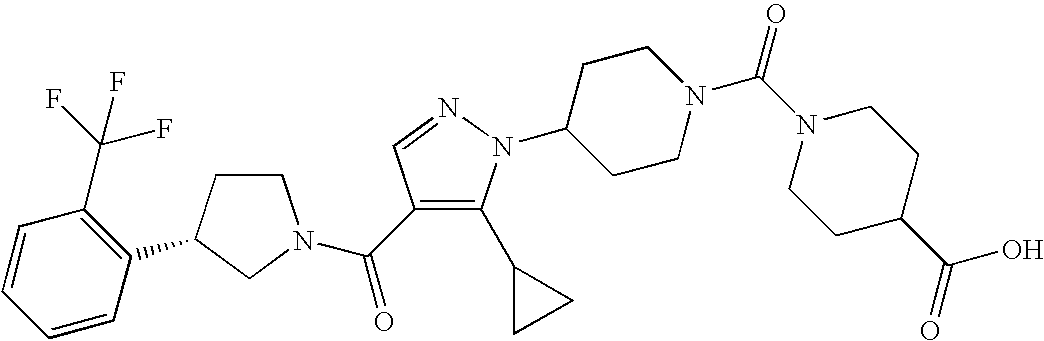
C1CC(C2=C(C(F)(F)F)C=CC=C2)CN1C(=O)C1=C(C2CC2)N(C2CCN(C(N3CCC(C(O)=O)CC3)=O)CC2)N=C1
